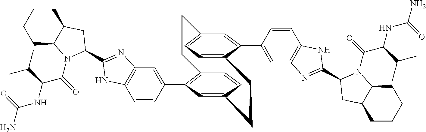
C1=CC(C2=C3C=CC(=C2)CCC2=CC=C(C=C2C2=CC4=C(C=C2)NC(C2N(C(C(NC(N)=O)C(C)C)=O)C5CCCCC5C2)=N4)CC3)=CC2=C1NC(C1N(C(=O)C(NC(N)=O)C(C)C)C3CCCCC3C1)=N2
